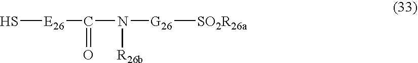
S[E26]C(N([R26b])[G26][SO2R26a])=O
